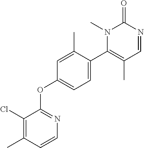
C1=CC(C)=C(Cl)C(OC2=CC=C(C3=C(C)C=NC(=O)N3C)C(C)=C2)=N1
